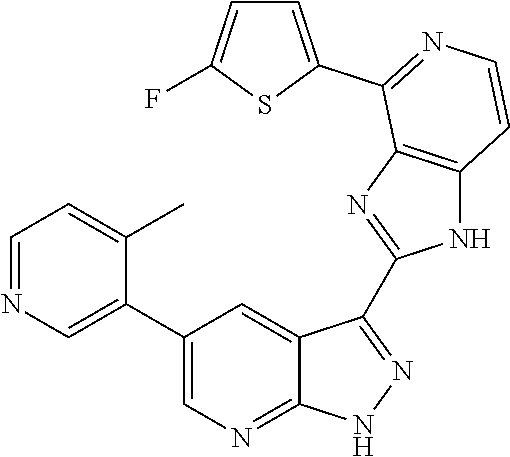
C1=NC=C(C2=CN=C3C(=C2)C(C2=NC4=C(N2)C=CN=C4C2=CC=C(F)S2)=NN3)C(C)=C1
